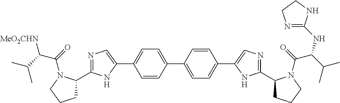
N1=C(C2CCCN2C(=O)C(C(C)C)[MeO2CHN])NC(C2=CC=C(C3=CC=C(C4=CN=C(C5CCCN5C(=O)C(C(C)C)NC5=NCCN5)N4)C=C3)C=C2)=C1
